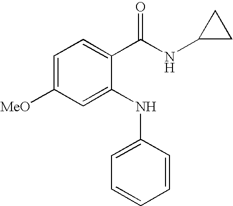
C1=C([MeO])C=C(NC2=CC=CC=C2)C(C(NC2CC2)=O)=C1
